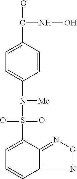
O=C(NO)C1=CC=C(N([Me])S(=O)(=O)C2=CC=CC3=NON=C23)C=C1
